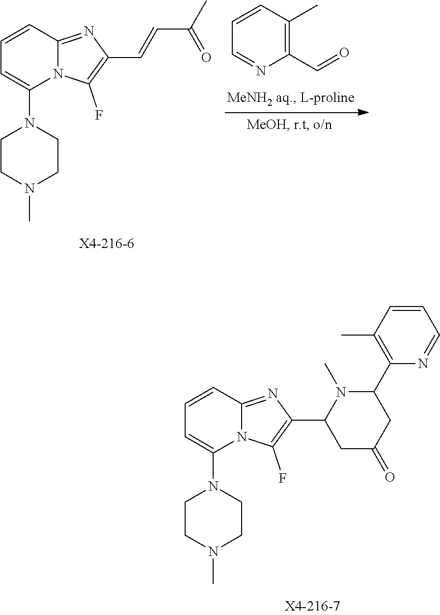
C1=CC2=NC(C=CC(C)=O)=C(F)N2C(N2CCN(C)CC2)=C1.C1=CC(C)=C(C=O)N=C1.C1=CC2=NC(C3CC(=O)CC(C4=C(C)C=CC=N4)N3C)=C(F)N2C(N2CCN(C)CC2)=C1
